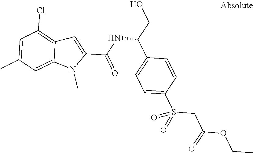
C12=CC(C)=CC(Cl)=C1C=C(C(=O)NC(CO)C1=CC=C(S(CC(OCC)=O)(=O)=O)C=C1)N2C
